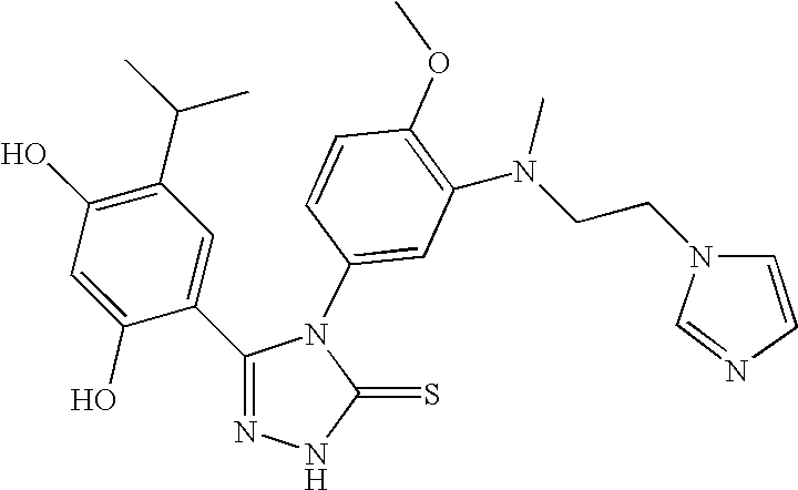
C1(O)=C(C(C)C)C=C(C2=NNC(=S)N2C2=CC(N(CCN3C=NC=C3)C)=C(OC)C=C2)C(O)=C1
